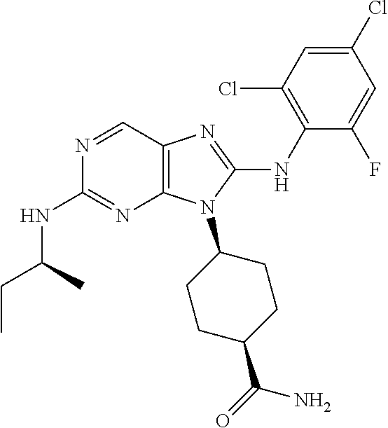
N1=CC2=C(N=C1NC(CC)C)N(C1CCC(C(=O)N)CC1)C(NC1=C(Cl)C=C(Cl)C=C1F)=N2
